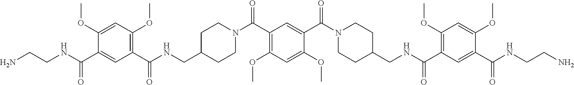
C1(OC)=C(C(N2CCC(CNC(C3=C(OC)C=C(OC)C(C(NCCN)=O)=C3)=O)CC2)=O)C=C(C(N2CCC(CNC(C3=C(OC)C=C(OC)C(C(NCCN)=O)=C3)=O)CC2)=O)C(OC)=C1
